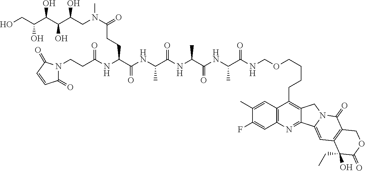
C1(C)=CC2=C(C=C1F)N=C1C(=C2CCCCOCNC(C(NC(C(NC(C(NC(C(NC(CCN2C(=O)C=CC2=O)=O)CCC(N(CC(C(C(C(CO)O)O)O)O)C)=O)=O)C)=O)C)=O)C)=O)CN2C1=CC1=C(C2=O)COC(=O)C1(O)CC
